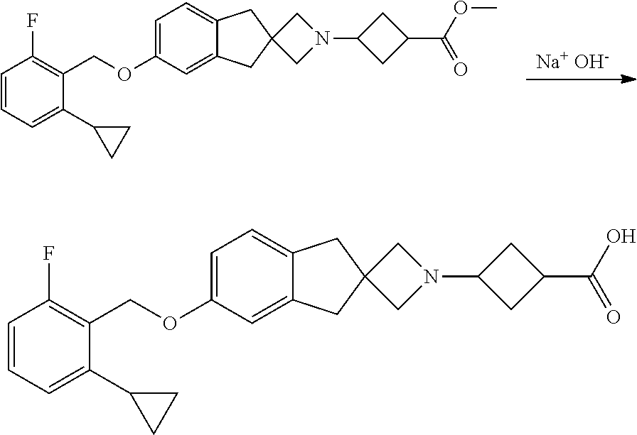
[Na+ OH-].C1=C(OCC2=C(F)C=CC=C2C2CC2)C=C2C(=C1)CC1(C2)CN(C2CC(C(OC)=O)C2)C1.C1=C(OCC2=C(F)C=CC=C2C2CC2)C=C2C(=C1)CC1(C2)CN(C2CC(C(O)=O)C2)C1
